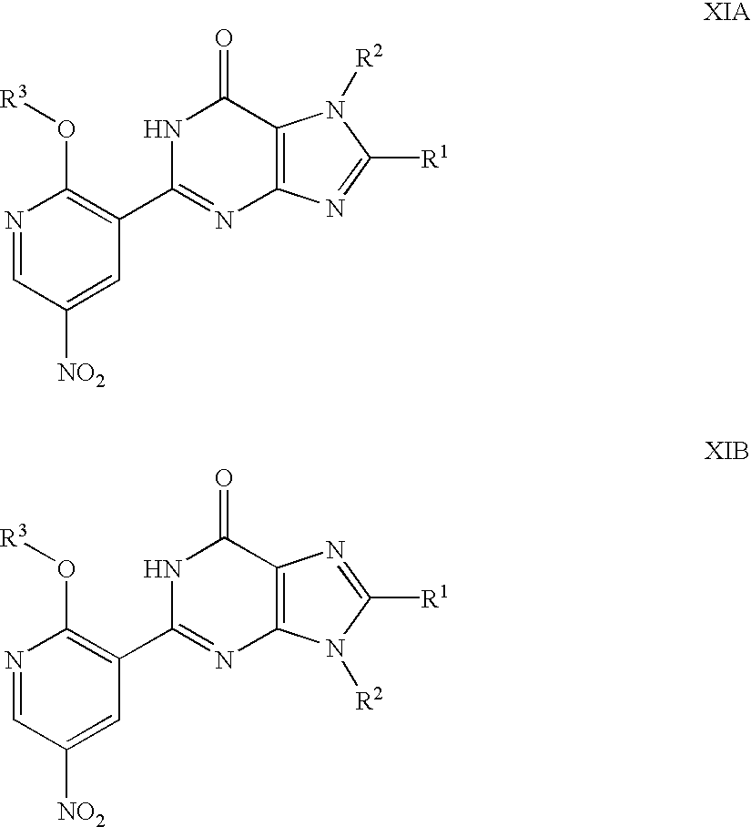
N1=CC([NO2])=CC(C2=NC3=C(C(=O)N2)N([R2])C([R1])=N3)=C1O[R3].N1=CC([NO2])=CC(C2=NC3=C(C(=O)N2)N=C([R1])N3[R2])=C1O[R3]
